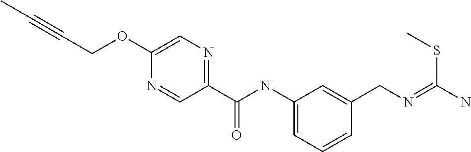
C1=C(OCC#CC)N=CC(C(NC2=CC=CC(CN=C(N)SC)=C2)=O)=N1
